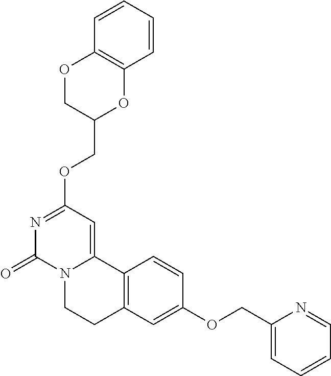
N1=C(OCC2OC3=C(OC2)C=CC=C3)C=C2N(C1=O)CCC1=C2C=CC(OCC2=CC=CC=N2)=C1
